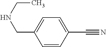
C1=CC(C#N)=CC=C1CNCC
